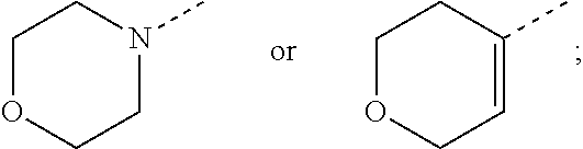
C1OCCN(C)C1.C1OCC=C(C)C1
